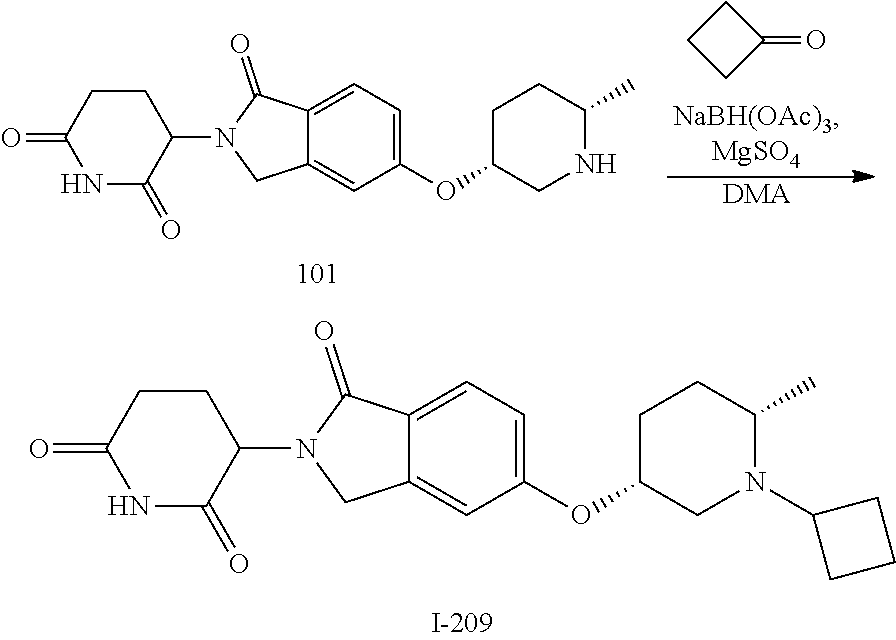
C1(N2CC3=CC(OC4CN(C5CCC5)C(C)CC4)=CC=C3C2=O)CCC(=O)NC1=O.C1(N2CC3=CC(OC4CNC(C)CC4)=CC=C3C2=O)CCC(=O)NC1=O.C1(=O)CCC1.[DMA]
